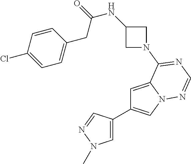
C1=C2N(C=C1C1=CN(C)N=C1)N=CN=C2N1CC(NC(=O)CC2=CC=C(Cl)C=C2)C1
